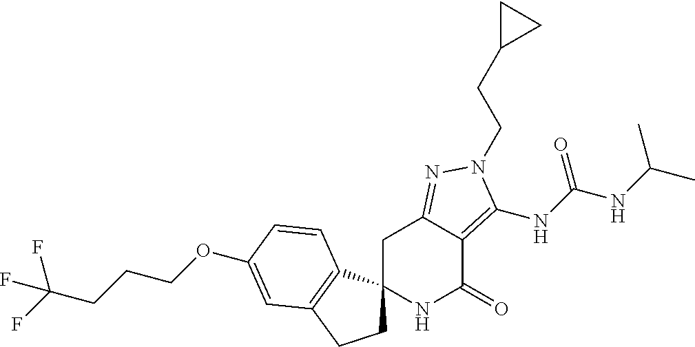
C1C2(C3=C(C1)C=C(OCCCC(F)(F)F)C=C3)NC(=O)C1=C(NC(NC(C)C)=O)N(CCC3CC3)N=C1C2
